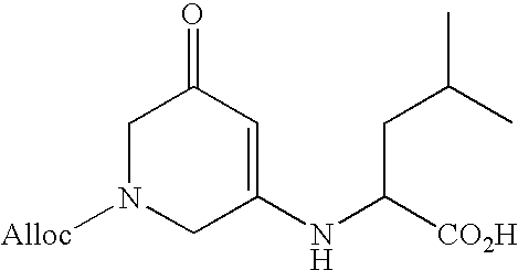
C1N([Alloc])CC(NC([CO2H])CC(C)C)=CC1=O
